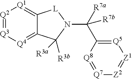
[Q2]1=[Q3][Q4]=C2C(=[Q1]1)[L]N(C(C1=[Q5][Z1]=[Z2][Q7]=[Q8]1)([R7a])[R7b])C2([R3b])[R3a]
